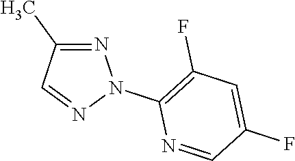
N1=C(C)C=NN1C1=C(F)C=C(F)C=N1
